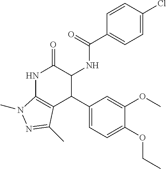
N1C2=C(C(C3=CC=C(OCC)C(OC)=C3)C(NC(=O)C3=CC=C(Cl)C=C3)C1=O)C(C)=NN2C
